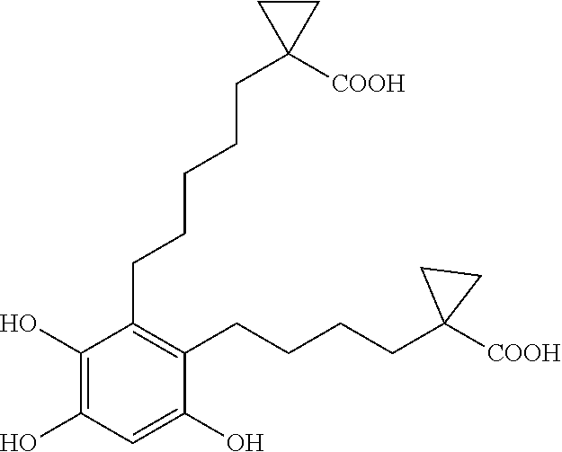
C1(CCCCCC2([COOH])CC2)=C(CCCCC2([COOH])CC2)C(O)=CC(O)=C1O
